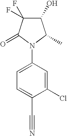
C1(O)C(F)(F)C(=O)N(C2=CC=C(C#N)C(Cl)=C2)C1C
